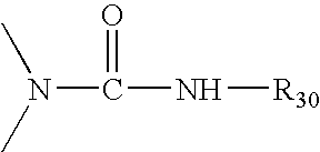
N(C(=O)N[R30])(C)C
